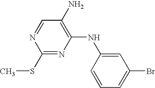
C1=NC(SC)=NC(NC2=CC(Br)=CC=C2)=C1N
